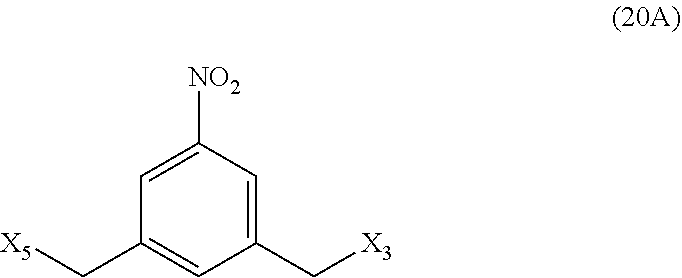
[X5]CC1=CC(C[X3])=CC([NO2])=C1
